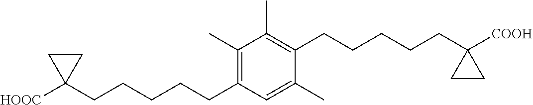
C1(C)=C(CCCCCC2([HOOC])CC2)C=C(C)C(CCCCCC2([COOH])CC2)=C1C
